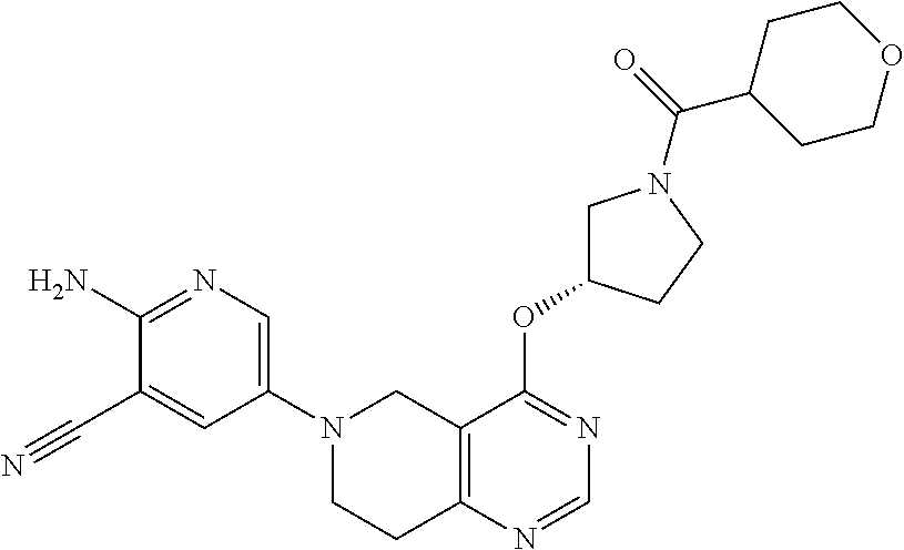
C1(N2CCC3=C(C2)C(OC2CN(C(C4CCOCC4)=O)CC2)=NC=N3)=CN=C(N)C(C#N)=C1
